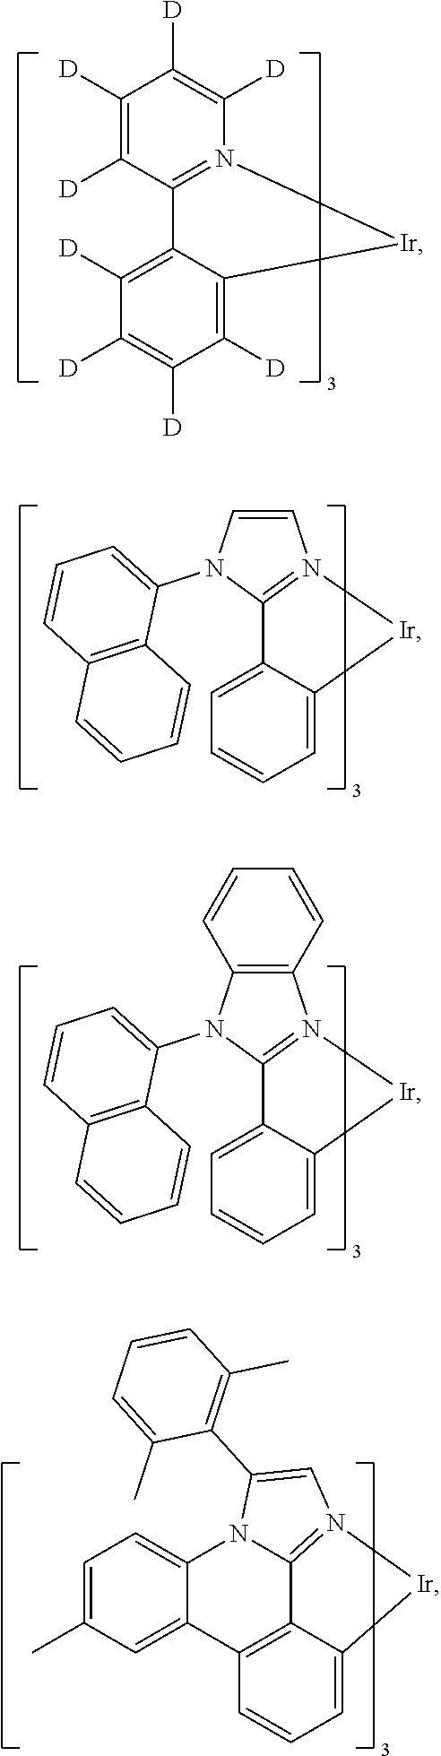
C1([D])=C([D])C2=N(C([D])=C1[D])[Ir]C1=C([D])C([D])=C([D])C([D])=C21.C1=CN(C2=CC=CC3=C2C=CC=C3)C2=N1[Ir]C1=CC=CC=C21.C12=C(N(C3=CC=CC4=C3C=CC=C4)C3=N1[Ir]C1=CC=CC=C31)C=CC=C2.C1=C(C)C=C2C(=C1)N1C3=N(C=C1C1=C(C)C=CC=C1C)[Ir]C1=CC=CC2=C31
